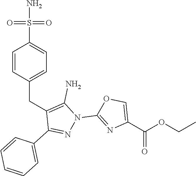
C(C1=C(N)N(C2=NC(C(OCC)=O)=CO2)N=C1C1=CC=CC=C1)C1=CC=C(S(N)(=O)=O)C=C1
